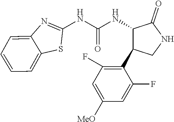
C1(NC(NC2C(=O)NCC2C2=C(F)C=C([MeO])C=C2F)=O)=NC2=CC=CC=C2S1
